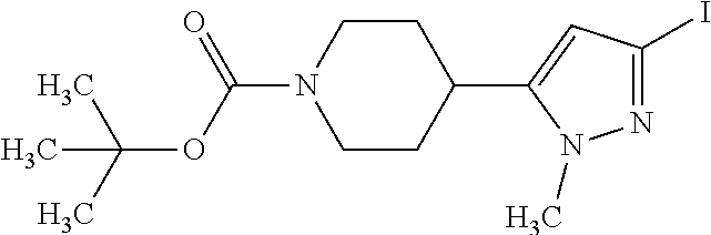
C1CN(C(OC(C)(C)C)=O)CCC1C1=CC(I)=NN1C
